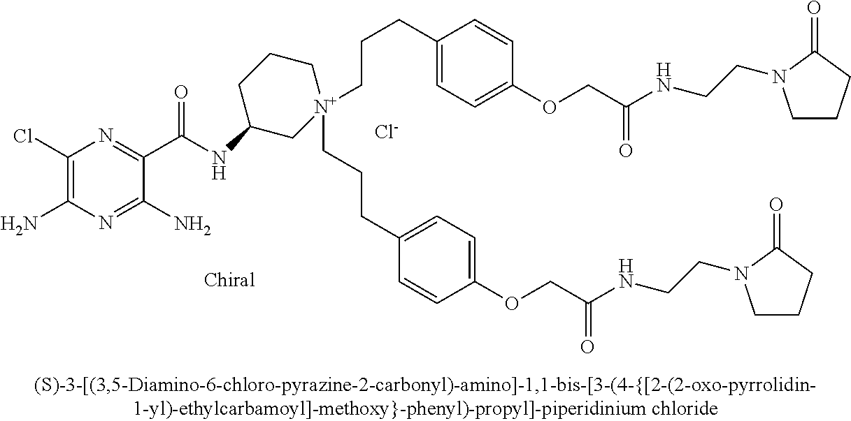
[Cl-].C1(Cl)=C(N)N=C(N)C(C(=O)NC2C[N+](CCCC3=CC=C(OCC(=O)NCCN4CCCC4=O)C=C3)(CCCC3=CC=C(OCC(=O)NCCN4CCCC4=O)C=C3)CCC2)=N1
